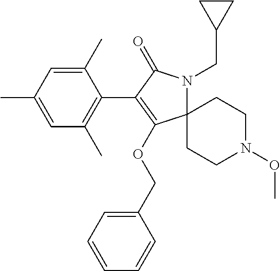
C1(C)=CC(C)=CC(C)=C1C1=C(OCC2=CC=CC=C2)C2(N(CC3CC3)C1=O)CCN(OC)CC2
